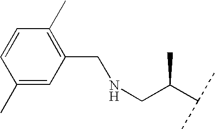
C1(C)=CC(CNCC(C(C)C)C)=C(C)C=C1
